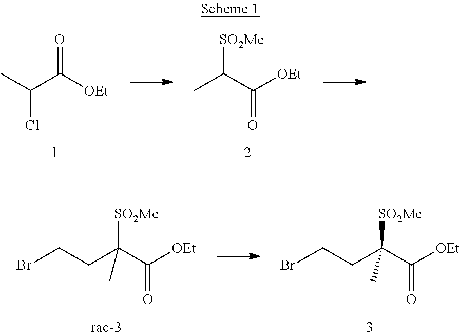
CC(C([OEt])=O)Cl.CC(C([OEt])=O)[SO2Me].C(C(C([OEt])=O)([SO2Me])C)CBr.C(C(C([OEt])=O)([SO2Me])C)CBr
